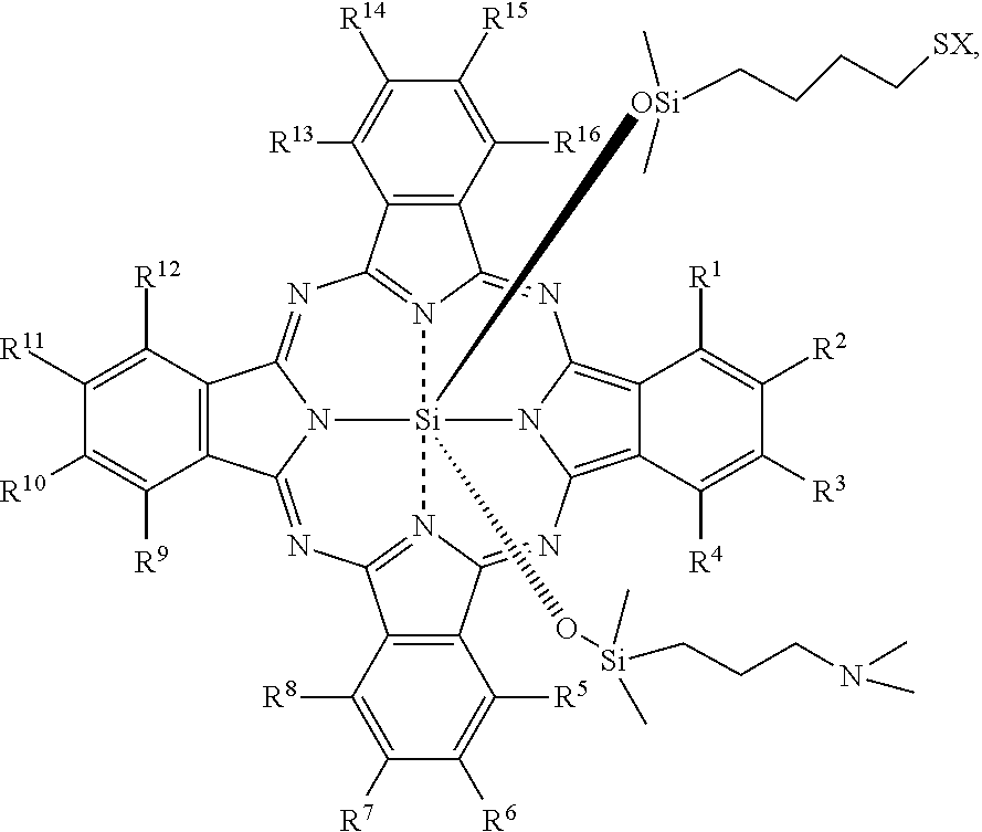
N1=C2N3=C(N=C4C5=C(C([R12])=C([R11])C([R10])=C5[R9])C5=NC6=N7[Si]3(O[Si](C)(CCCN(C)C)C)([OSi](C)(C)CCCC[SX])(N3C1=C1C([R4])=C([R3])C([R2])=C([R1])C1=C3N=C7C1=C6C([R13])=C([R14])C([R15])=C1[R16])N54)C1=C2C([R5])=C([R6])C([R7])=C1[R8]
